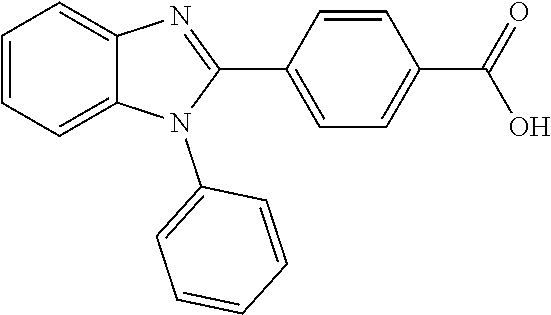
C1(C2=CC=C(C(=O)O)C=C2)=NC2=CC=CC=C2N1C1=CC=CC=C1
